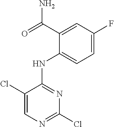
C1=C(F)C=C(C(=O)N)C(NC2=NC(Cl)=NC=C2Cl)=C1
